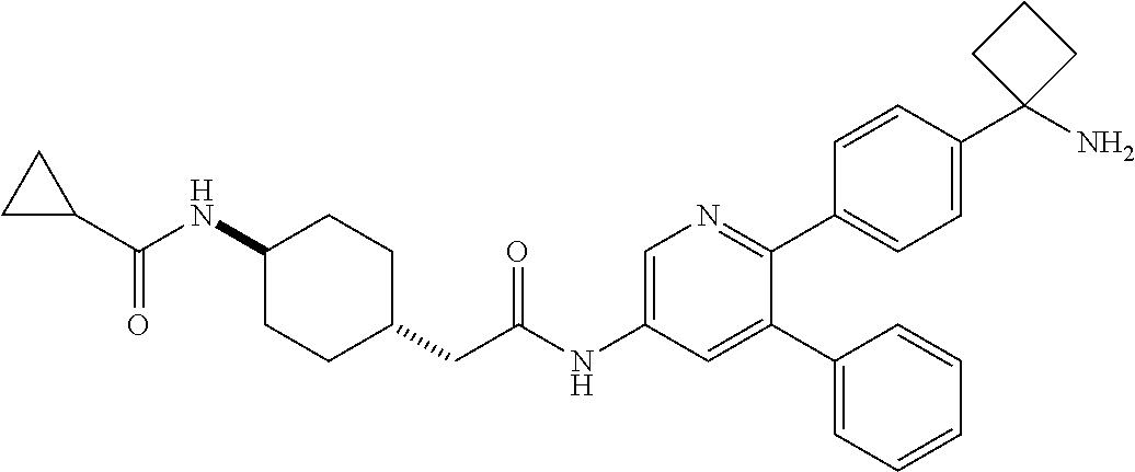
C(=O)(C1CC1)NC1CCC(CC(NC2=CN=C(C3=CC=C(C4(N)CCC4)C=C3)C(C3=CC=CC=C3)=C2)=O)CC1
